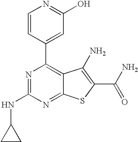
C1=CC(C2=C3C(=NC(NC4CC4)=N2)SC(C(=O)N)=C3N)=CC(O)=N1
